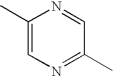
C1(C)=CN=C(C)C=N1
